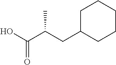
C1C(CC(C(O)=O)C)CCCC1
